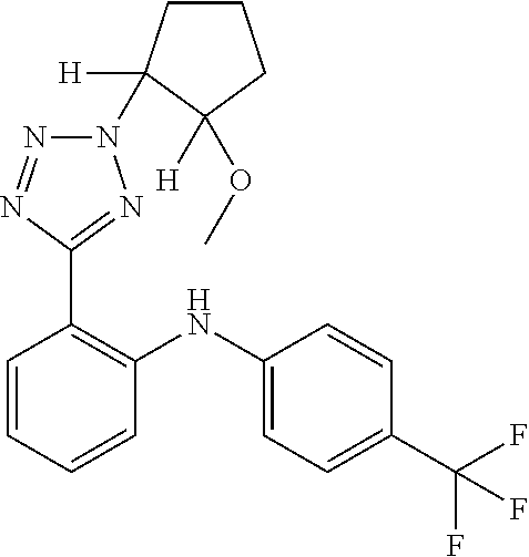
C1=CC(C(F)(F)F)=CC=C1NC1=C(C2=NN(C3([H])CCCC3([H])OC)N=N2)C=CC=C1
